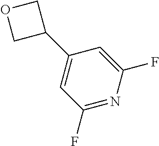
C1(C2COC2)=CC(F)=NC(F)=C1
